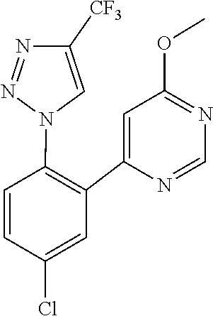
C1=NC(C2=C(N3C=C([CF3])N=N3)C=CC(Cl)=C2)=CC(OC)=N1
